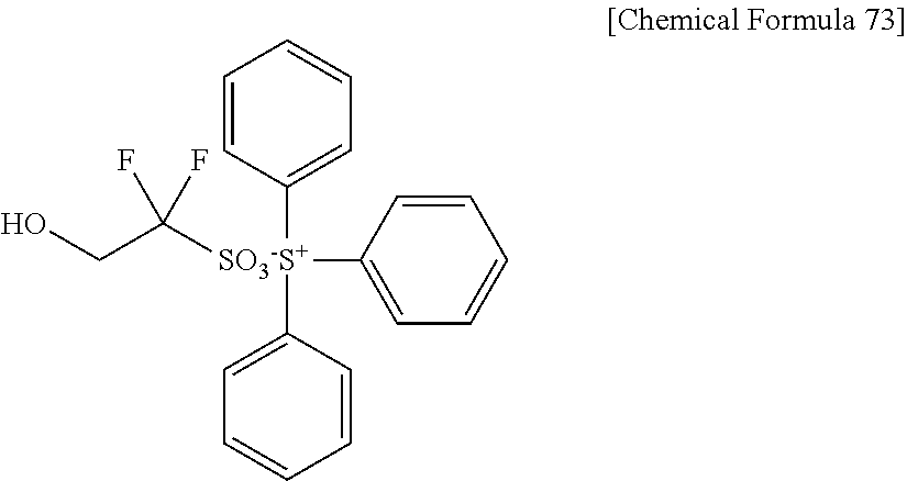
C1([SO3-S+](C2=CC=CC=C2)(C2=CC=CC=C2)C(CO)(F)F)=CC=CC=C1
